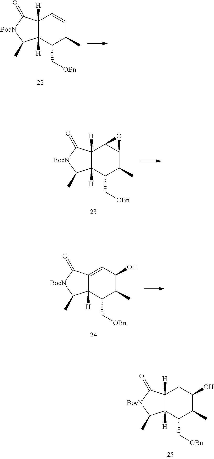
C12([H])C([H])(C(C[OBn])C(C)C(O)C1)C(C)[BocN]C2=O.C12([H])C([H])(C(C[OBn])C(C)C=C1)C(C)[BocN]C2=O.C12([H])C([H])(C(C[OBn])C(C)C3C1O3)C(C)[BocN]C2=O.C12=CC(O)C(C)C(C[OBn])C1([H])C(C)[BocN]C2=O
